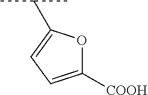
C1([COOH])=CC=C(C(C)C)O1
